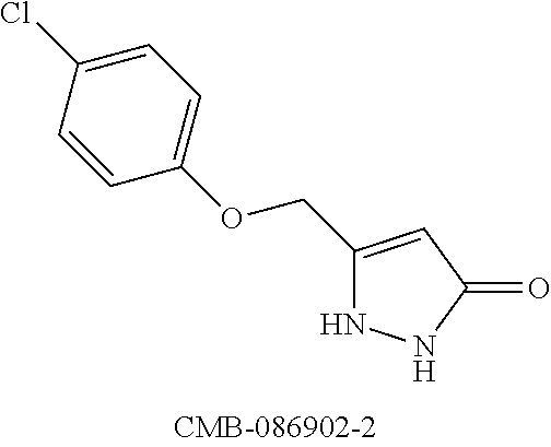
C1(COC2=CC=C(Cl)C=C2)=CC(=O)NN1
